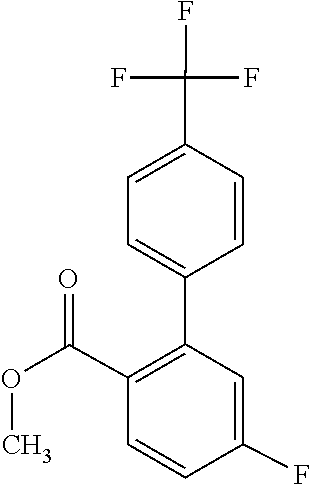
COC(C1=C(C2=CC=C(C(F)(F)F)C=C2)C=C(F)C=C1)=O
